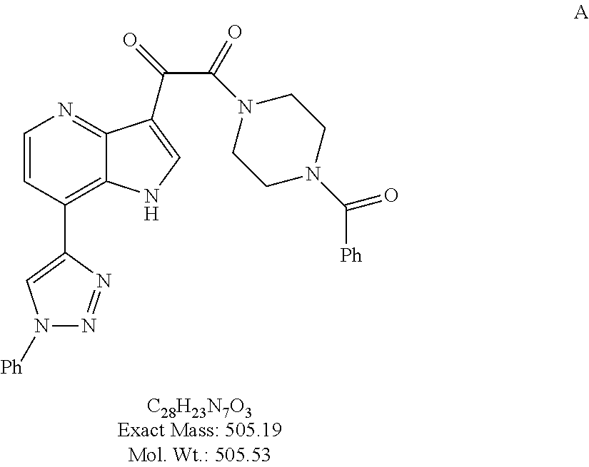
C1=CC(C2=CN([Ph])N=N2)=C2C(=N1)C(C(=O)C(N1CCN(C([Ph])=O)CC1)=O)=CN2
